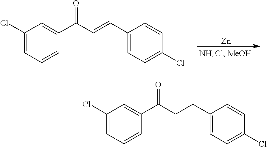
C1(Cl)=CC=CC(C(C=CC2=CC=C(Cl)C=C2)=O)=C1.[Zn].C1(Cl)=CC=CC(C(CCC2=CC=C(Cl)C=C2)=O)=C1
